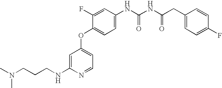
CN(C)CCCNC1=CC(OC2=CC=C(NC(NC(CC3=CC=C(F)C=C3)=O)=O)C=C2F)=CC=N1
